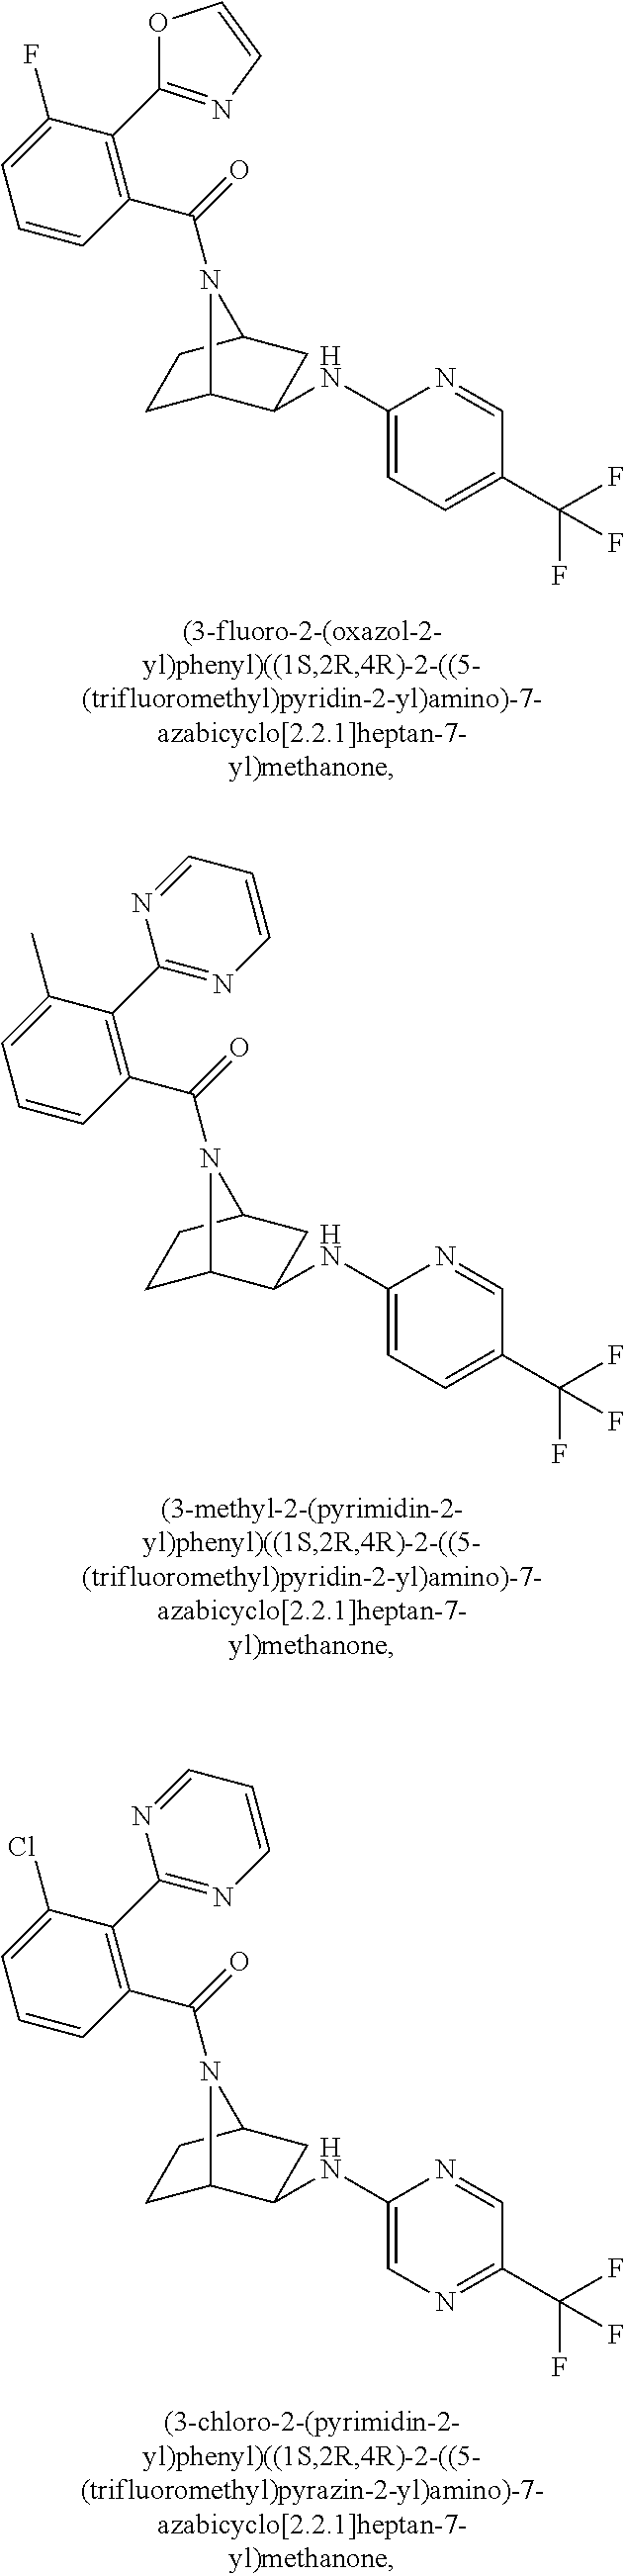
C(=O)(N1C2CCC1CC2NC1=CC=C(C(F)(F)F)C=N1)C1=C(C2=NC=CO2)C(F)=CC=C1.C(=O)(N1C2CCC1CC2NC1=CC=C(C(F)(F)F)C=N1)C1=C(C2=NC=CC=N2)C(C)=CC=C1.C(=O)(N1C2CCC1CC2NC1=CN=C(C(F)(F)F)C=N1)C1=C(C2=NC=CC=N2)C(Cl)=CC=C1
